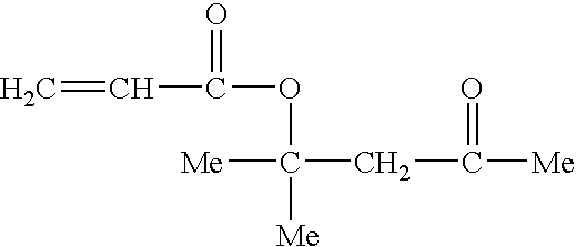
C=CC(OC([Me])(CC([Me])=O)[Me])=O
